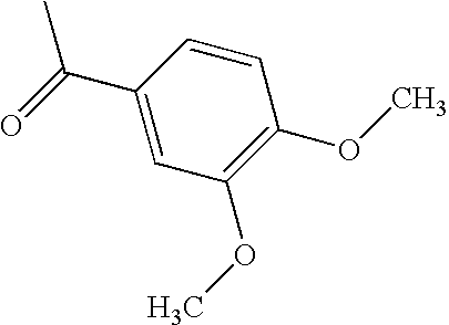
CC(=O)C1=CC(OC)=C(OC)C=C1
